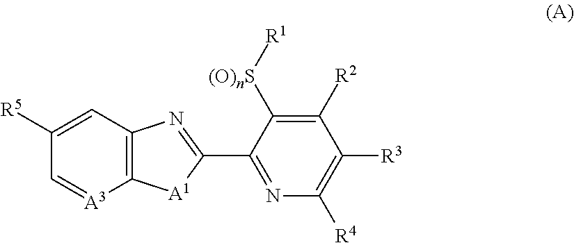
C1([R5])=CC2=C([A3]=C1)[A1]C(C1=NC([R4])=C([R3])C([R2])=C1[(O)nS][R1])=N2
